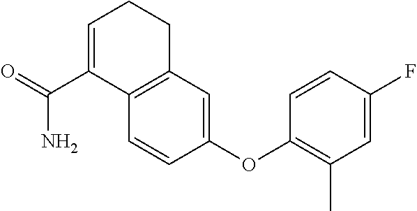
C1=C(C(N)=O)C2=C(CC1)C=C(OC1=C(C)C=C(F)C=C1)C=C2
